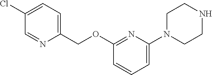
C1=NC(COC2=NC(N3CCNCC3)=CC=C2)=CC=C1Cl
